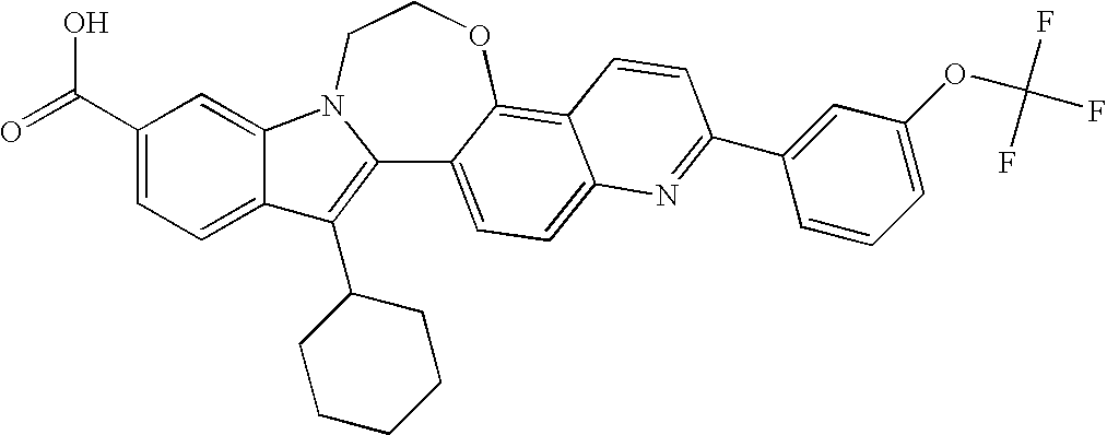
C12=C(C3CCCCC3)C3=CC=C(C(=O)O)C=C3N1CCOC1=C3C(=CC=C21)N=C(C1=CC(OC(F)(F)F)=CC=C1)C=C3
